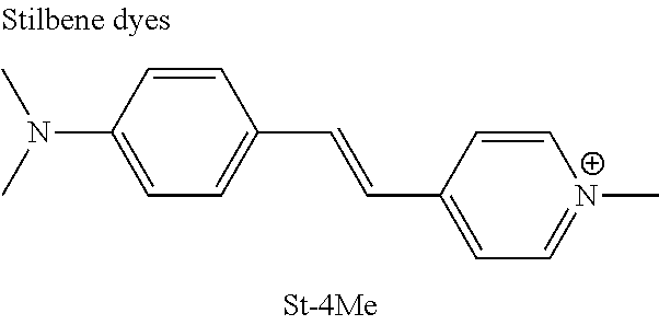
C1=CC(N(C)C)=CC=C1C=CC1=CC=[N+](C)C=C1
